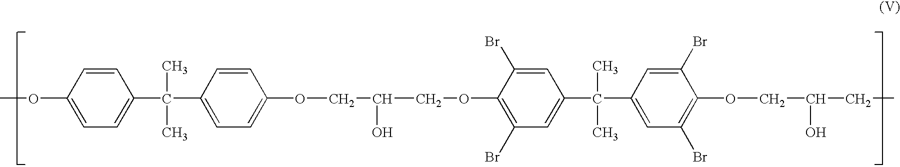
C1=CC(OC)=CC=C1C(C1=CC=C(OCC(COC2=C(Br)C=C(C(C3=CC(Br)=C(OCC(CC)O)C(Br)=C3)(C)C)C=C2Br)O)C=C1)(C)C
